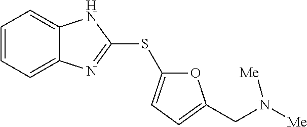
C1=CC=C2C(=C1)NC(SC1=CC=C(CN([Me])[Me])O1)=N2
